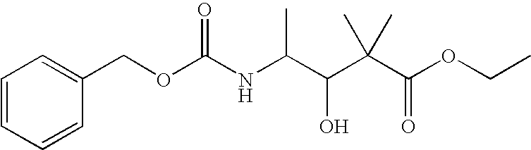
C1=CC=CC(COC(NC(C(C(C(OCC)=O)(C)C)O)C)=O)=C1
